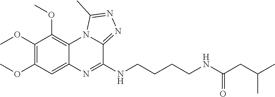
COC1=C(OC)C=C2C(=C1OC)N1C(=NN=C1C)C(NCCCCNC(CC(C)C)=O)=N2
